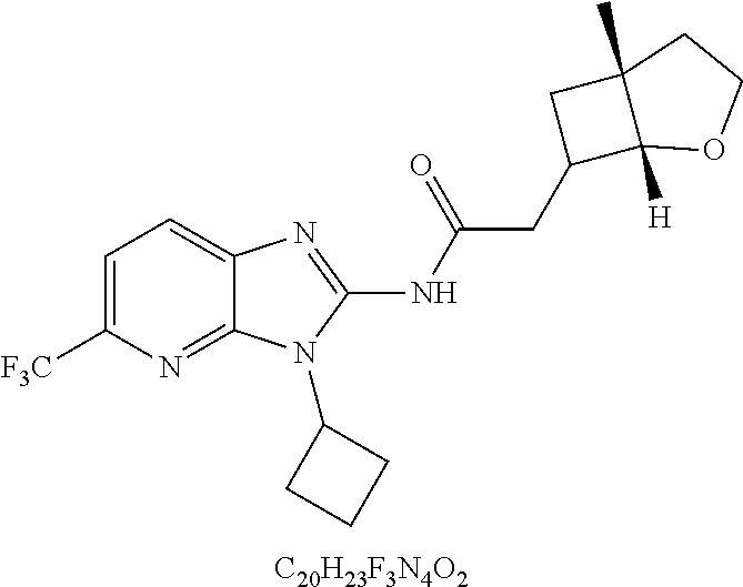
C1=C([F3C])N=C2C(=C1)N=C(NC(CC1C3([H])C(C)(C1)CCO3)=O)N2C1CCC1.[C20H23F3N4O2]
